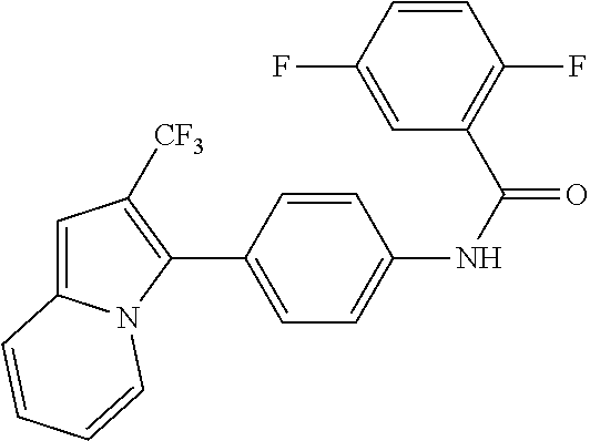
C1(C2=CC=C(NC(=O)C3=C(F)C=CC(F)=C3)C=C2)=C([CF3])C=C2N1C=CC=C2
